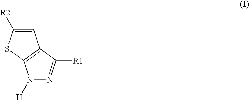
C1=C([R2])SC2=C1C([R1])=NN2[H]
